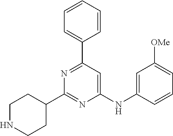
C1(NC2=CC([OMe])=CC=C2)=CC(C2=CC=CC=C2)=NC(C2CCNCC2)=N1
